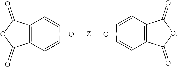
C12=C(C=CC=C1)C(=O)OC2=O.CO[Z]OC.C1=CC2=C(C=C1)C(=O)OC2=O
